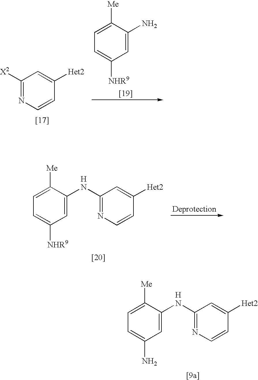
C1=C([Me])C(NC2=NC=CC([Het2])=C2)=CC(N)=C1.[H].C1=C([Me])C(NC2=NC=CC([Het2])=C2)=CC([NHR9])=C1.[H].C1([X2])=NC=CC([Het2])=C1.C1=C([Me])C(N)=CC([NHR9])=C1
